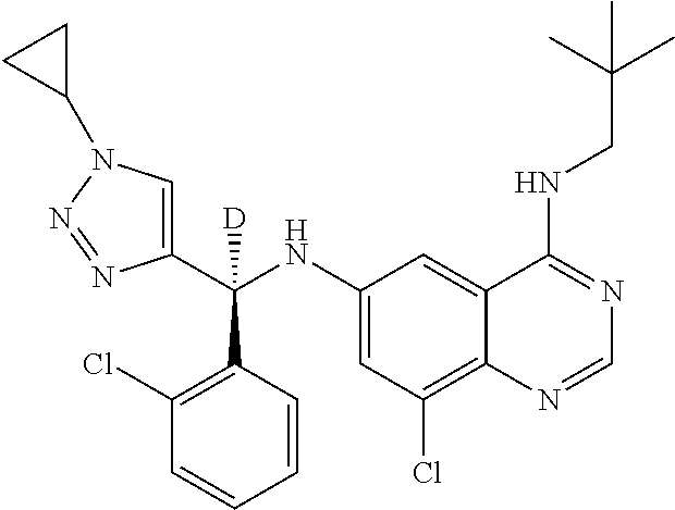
C1(NC(C2=CN(C3CC3)N=N2)(C2=C(Cl)C=CC=C2)[D])=CC(Cl)=C2C(=C1)C(NCC(C)(C)C)=NC=N2
